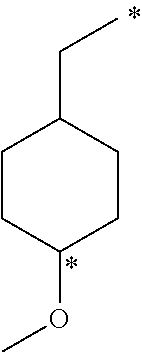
C(C1CCC(OC)CC1)C
